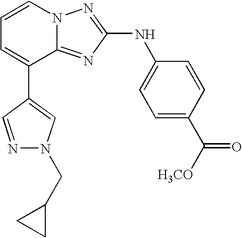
C1=CN2C(=NC(NC3=CC=C(C([H3CO])=O)C=C3)=N2)C(C2=CN(CC3CC3)N=C2)=C1
